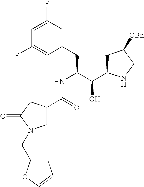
C1(F)=CC(F)=CC(CC(C(C2CC([OBn])CN2)O)NC(C2CN(CC3=CC=CO3)C(=O)C2)=O)=C1
